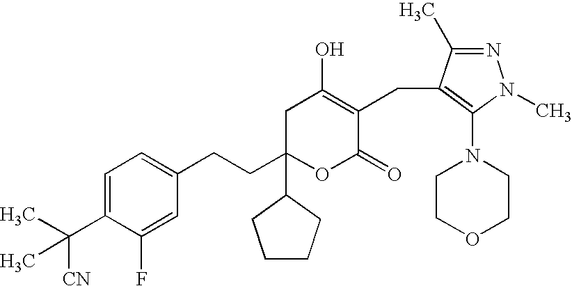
C1=C(C(C)(C)[CN])C(F)=CC(CCC2(C3CCCC3)OC(=O)C(CC3=C(N4CCOCC4)N(C)N=C3C)=C(O)C2)=C1
